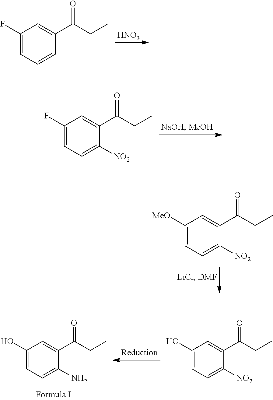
C1(F)=CC=CC(C(=O)CC)=C1.[HNO3].C1(F)=CC=C([NO2])C(C(=O)CC)=C1.C1([MeO])=CC=C([NO2])C(C(=O)CC)=C1.C1(O)=CC=C([NO2])C(C(=O)CC)=C1.C1(O)=CC=C(N)C(C(=O)CC)=C1
